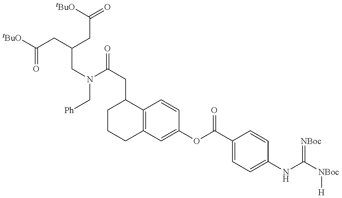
[tBuO]C(CC(CC(=O)[tBuO])CN(C[Ph])C(CC1CCCC2=C1C=CC(OC(C1=CC=C(NC([NBoc][H])=[NBoc])C=C1)=O)=C2)=O)=O
